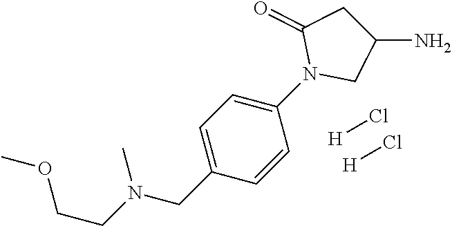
N(CC1=CC=C(N2CC(N)CC2=O)C=C1)(C)CCOC.[H]Cl.[H]Cl
